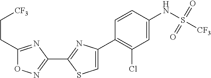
C1(C2=NC(C3=C(Cl)C=C(NS([CF3])(=O)=O)C=C3)=CS2)=NOC(CC[CF3])=N1
